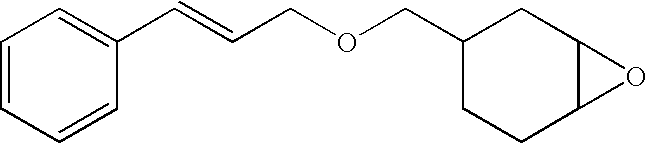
C1=CC=C(C=CCOCC2CC3C(CC2)O3)C=C1
